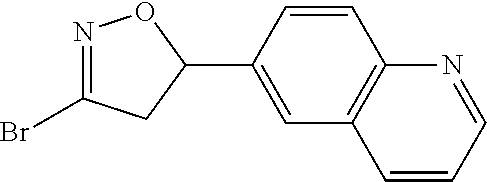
N1=C(Br)CC(C2=CC3=C(C=C2)N=CC=C3)O1
